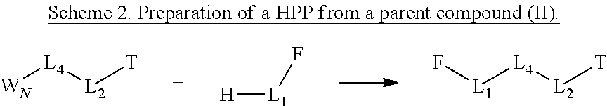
[WN][L4][L2][T].[H][L1]F.[L1]([L4][L2][T])F
